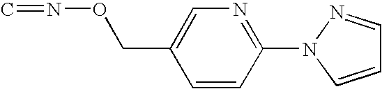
C1=CN(C2=NC=C(CON=C)C=C2)N=C1
